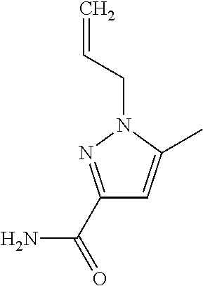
C=CCN1N=C(C(=O)N)C=C1C
